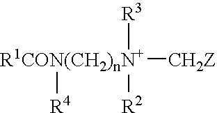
[R1CON(CH2)nN+]([R4])([CH2Z])([R2])[R3]
